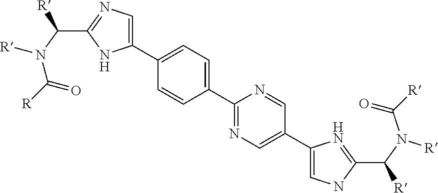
[R]C(N(C(C1=NC=C(C2=CC=C(C3=NC=C(C4=CNC(C(N([R])C([R])=O)[R])=N4)C=N3)C=C2)N1)[R])[R])=O
